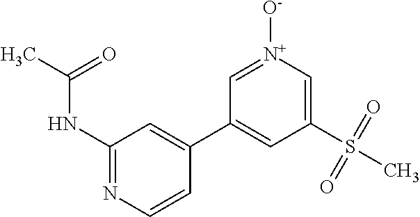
N(C1=NC=CC(C2=CC(S(C)(=O)=O)=C[N+]([O-])=C2)=C1)C(C)=O
